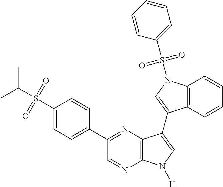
CC(S(=O)(=O)C1=CC=C(C2=NC3=C(N=C2)N([H])C=C3C2=CN(S(=O)(=O)C3=CC=CC=C3)C3=C2C=CC=C3)C=C1)C
